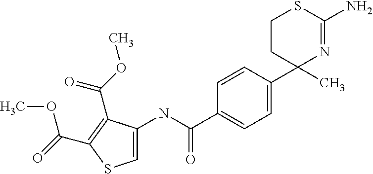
C1=C(C2(C)N=C(N)SCC2)C=CC(C(NC2=CSC(C(=O)OC)=C2C(=O)OC)=O)=C1
